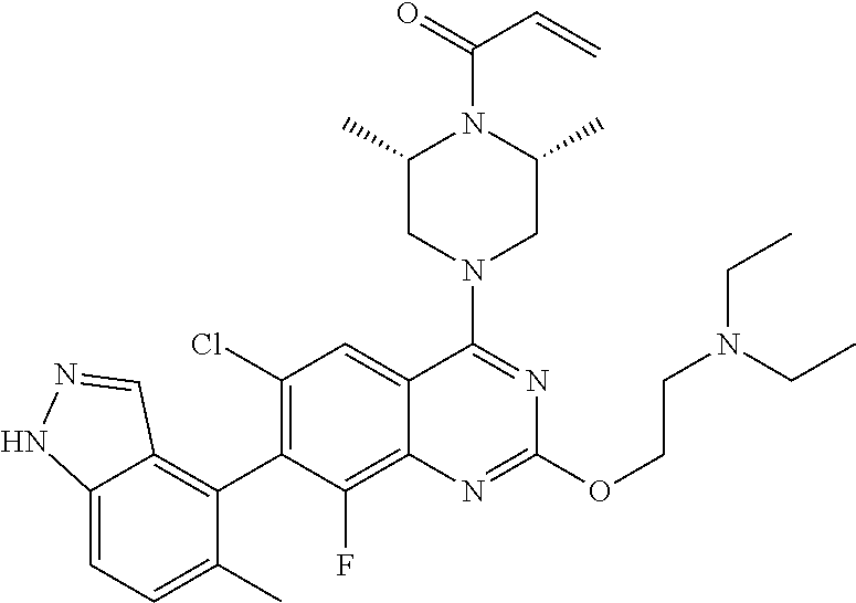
C12=CC=C(C)C(C3=C(Cl)C=C4C(=C3F)N=C(OCCN(CC)CC)N=C4N3CC(C)N(C(=O)C=C)C(C)C3)=C1C=NN2
